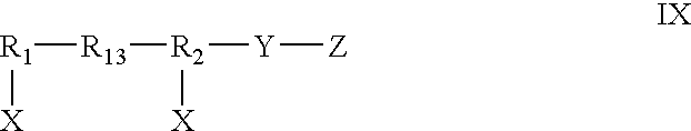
[R1]([X])[R13][R2]([X])[Y][Z]
